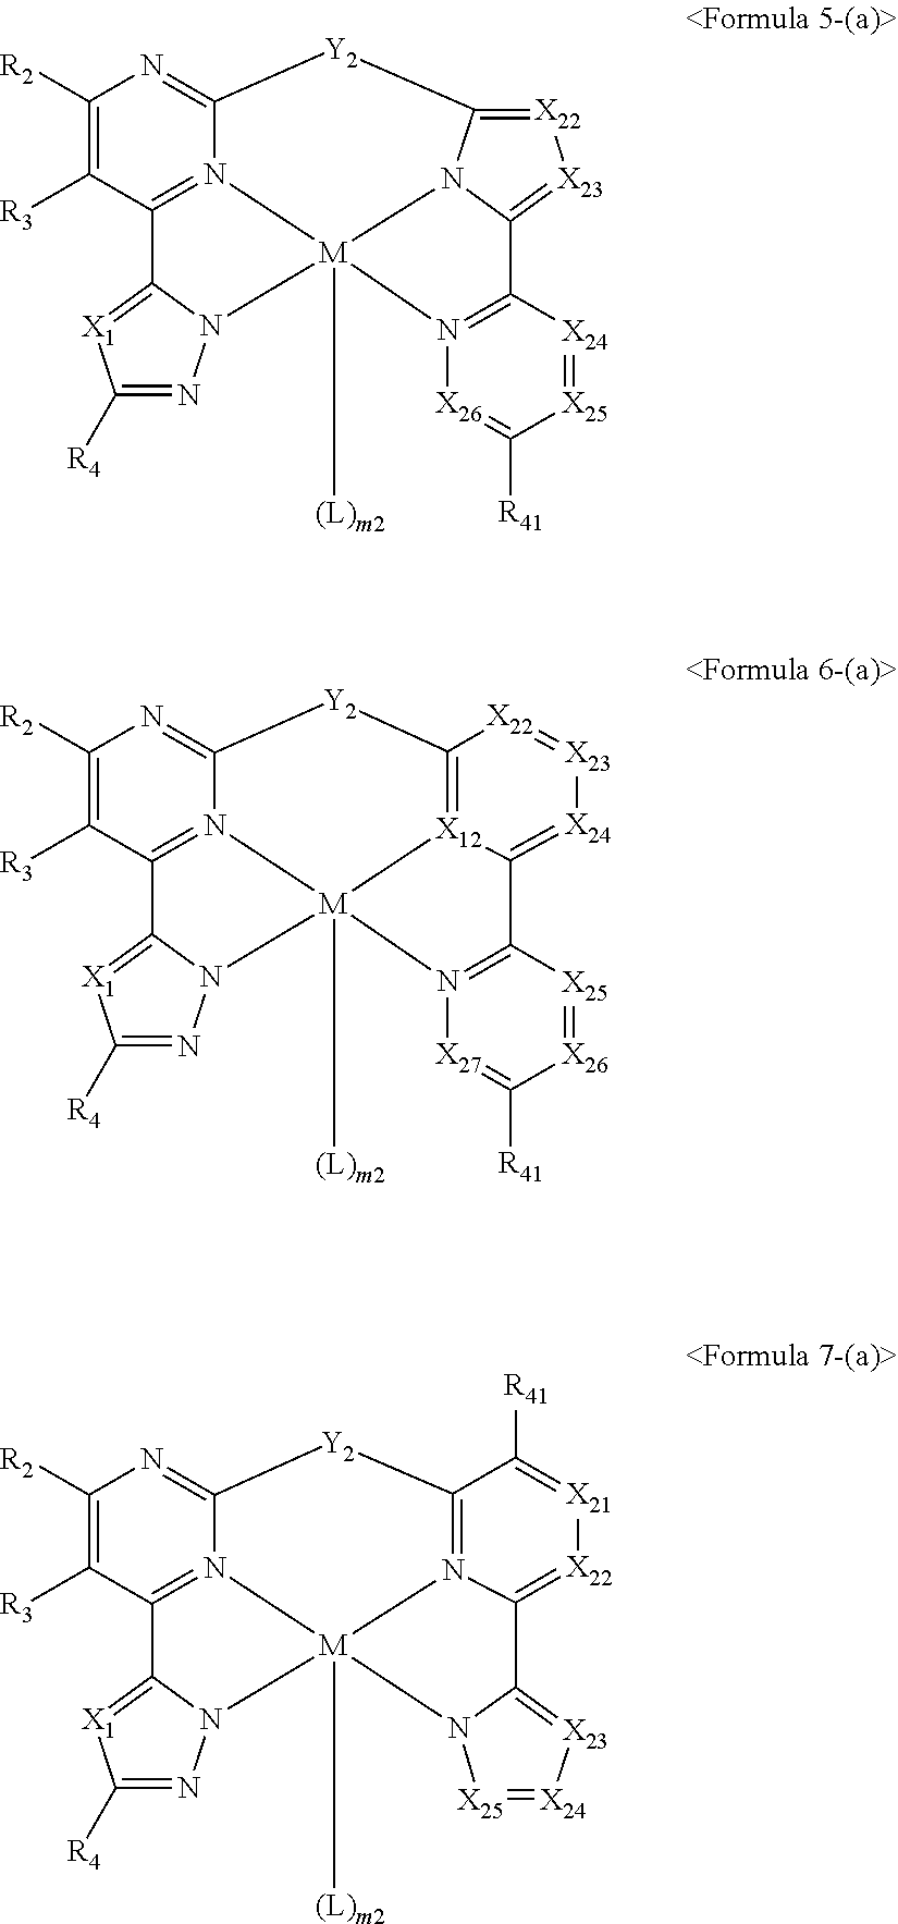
C1([R2])=C([R3])C2=N3C(=N1)[Y2]C1=[X22][X23]=C4C5=N([X26]=C([R41])[X25]=[X24]5)[M]3([(L)m2])(N3C2=[X1]C([R4])=N3)N41.C1([R2])=C([R3])C2=N3C(=N1)[Y2]C1=[X12]4[M]3([(L)m2])(N3C2=[X1]C([R4])=N3)N2=C([X25]=[X26]C([R41])=[X27]2)C4=[X24][X23]=[X22]1.C1([R2])=C([R3])C2=N3C(=N1)[Y2]C1=N4[M]3([(L)m2])(N3C2=[X1]C([R4])=N3)N2C(=[X23][X24]=[X25]2)C4=[X22][X21]=C1[R41]
